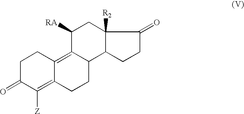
[RA]C1C2=C3C(=C([Z])C(=O)CC3)CCC2C2C([R2])(C1)C(=O)CC2
